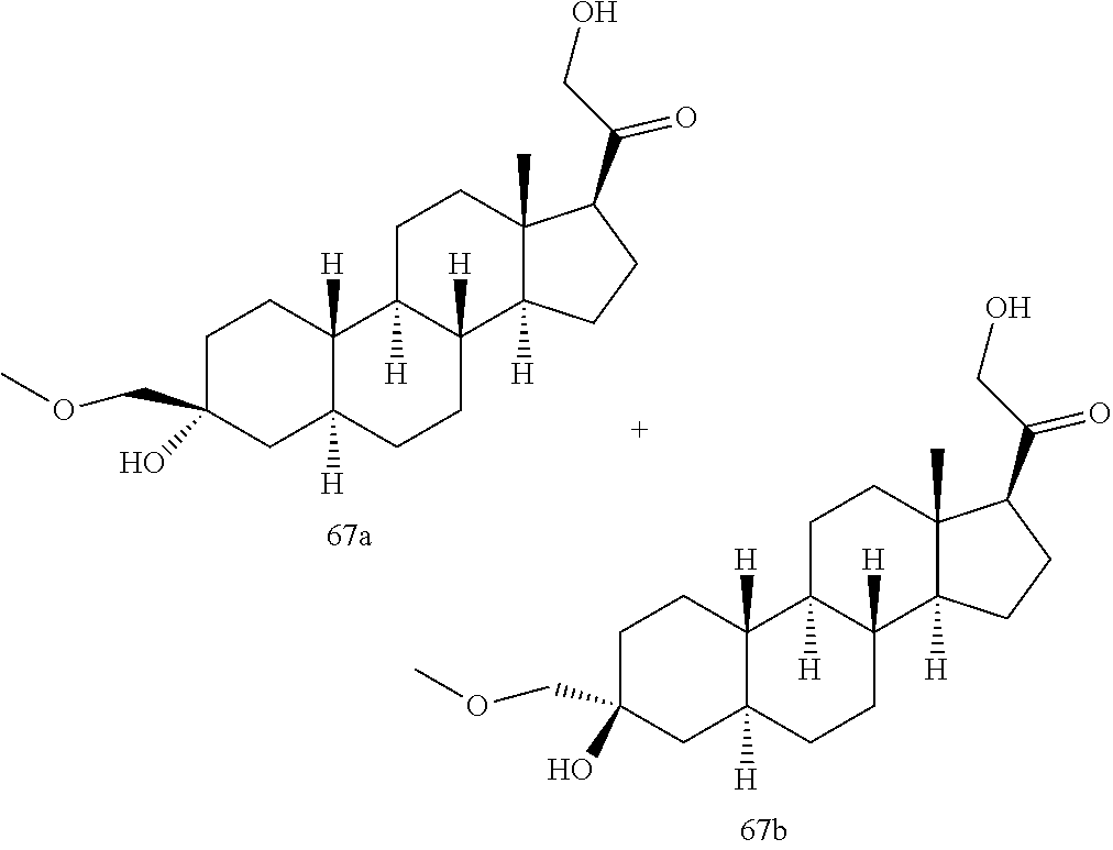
C12(C)C(C(CO)=O)CCC1([H])C1([H])CCC3([H])C([H])(C1([H])CC2)CCC(COC)(O)C3.C12(C)C(C(CO)=O)CCC1([H])C1([H])CCC3([H])C([H])(C1([H])CC2)CCC(COC)(O)C3
